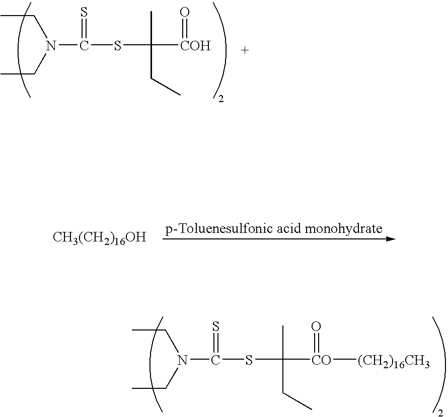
N(C(SC([COH]=O)(C)CC)=S)(CC)CC.[CH3(CH2)16OH].N(C(SC([CO](=O)[(CH2)16CH3])(C)CC)=S)(CC)CC
